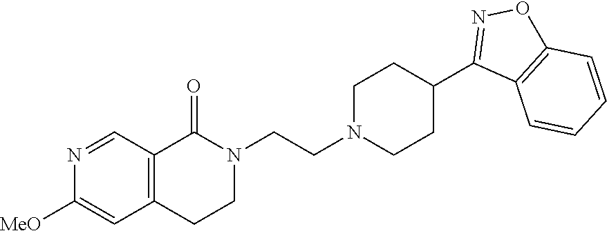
C1([MeO])=CC2=C(C=N1)C(=O)N(CCN1CCC(C3=NOC4=C3C=CC=C4)CC1)CC2
